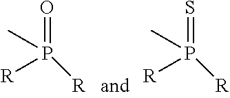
P(=O)([R])([R])C.P(=S)([R])([R])C
